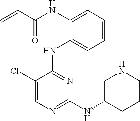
N(C1=CC=CC=C1NC1=NC(NC2CCCNC2)=NC=C1Cl)C(C=C)=O
